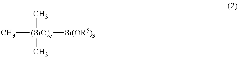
C[(SiO)c]([Si(OR5)3])(C)C
